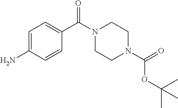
C1=C(N)C=CC(C(N2CCN(C(=O)OC(C)(C)C)CC2)=O)=C1
